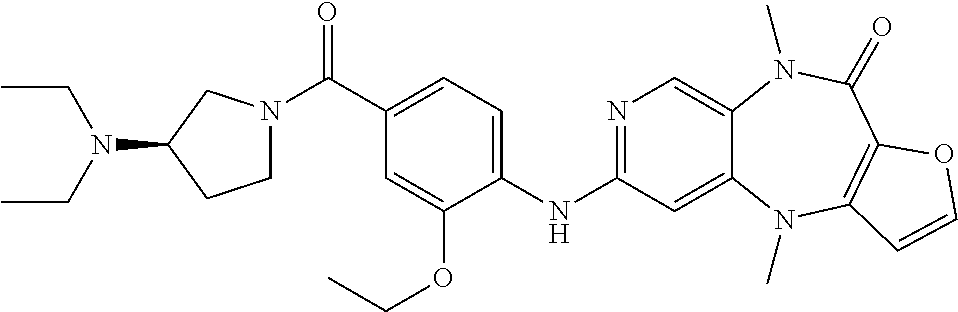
N1=C(NC2=CC=C(C(=O)N3CCC(N(CC)CC)C3)C=C2OCC)C=C2C(=C1)N(C)C(=O)C1=C(N2C)C=CO1
